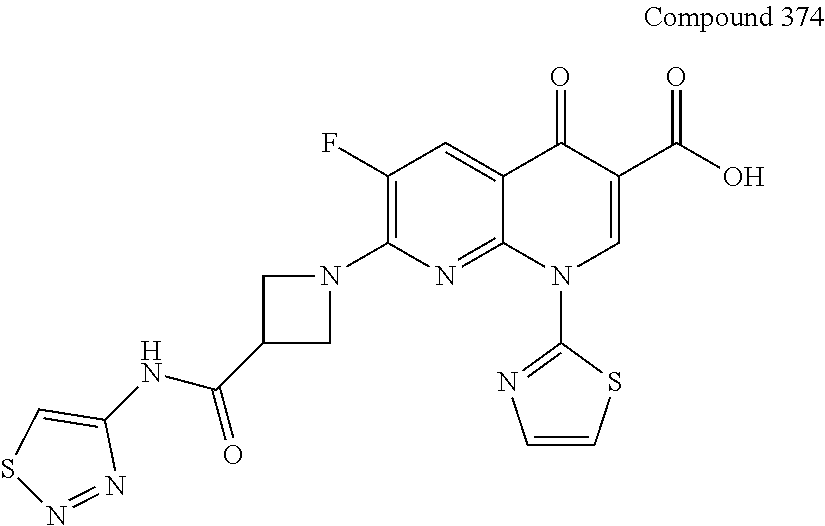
C1(F)=C(N2CC(C(NC3=CSN=N3)=O)C2)N=C2C(=C1)C(=O)C(C(O)=O)=CN2C1=NC=CS1
